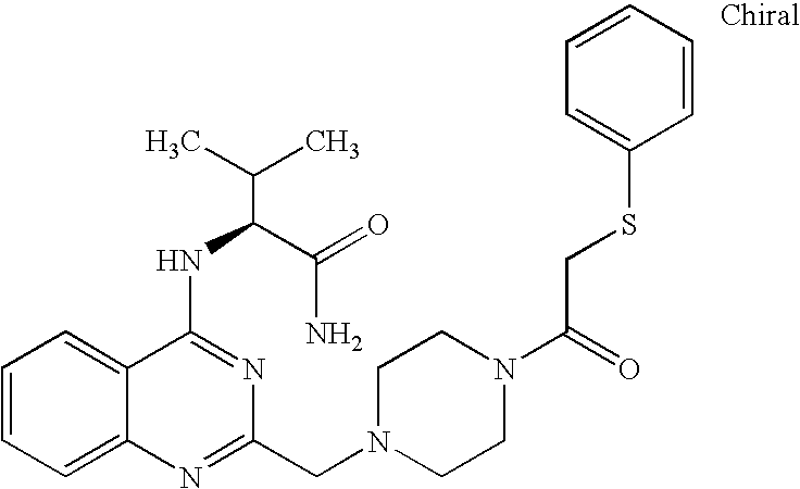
C1=CC=C2C(=C1)C(NC(C(N)=O)C(C)C)=NC(CN1CCN(C(CSC3=CC=CC=C3)=O)CC1)=N2
